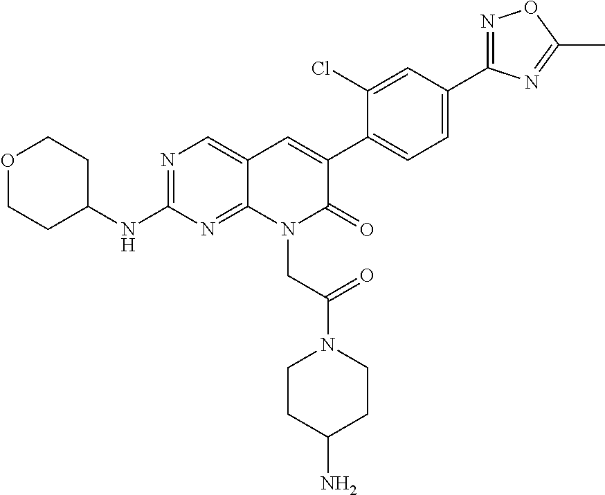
N1=C(C2=CC=C(C3=CC4=CN=C(NC5CCOCC5)N=C4N(CC(=O)N4CCC(N)CC4)C3=O)C(Cl)=C2)N=C(C)O1
